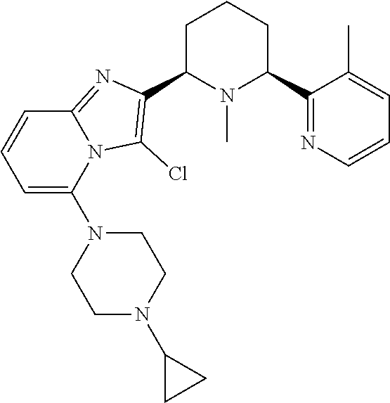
C1C(C2=C(Cl)N3C(=N2)C=CC=C3N2CCN(C3CC3)CC2)N(C)C(C2=NC=CC=C2C)CC1
